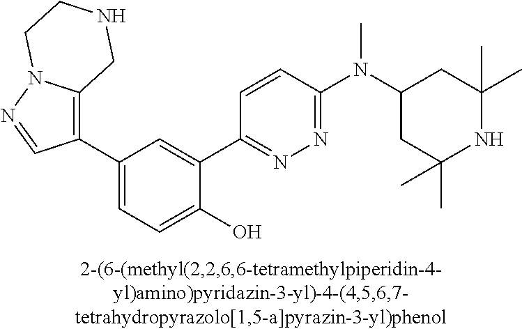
C1(C2=C3N(N=C2)CCNC3)=CC=C(O)C(C2=NN=C(N(C3CC(C)(C)NC(C)(C)C3)C)C=C2)=C1
